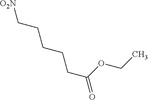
[O2N]CCCCCC(=O)OCC
